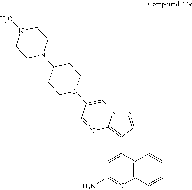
C12=C(C(C3=C4N(N=C3)C=C(N3CCC(N5CCN(C)CC5)CC3)C=N4)=CC(N)=N1)C=CC=C2
